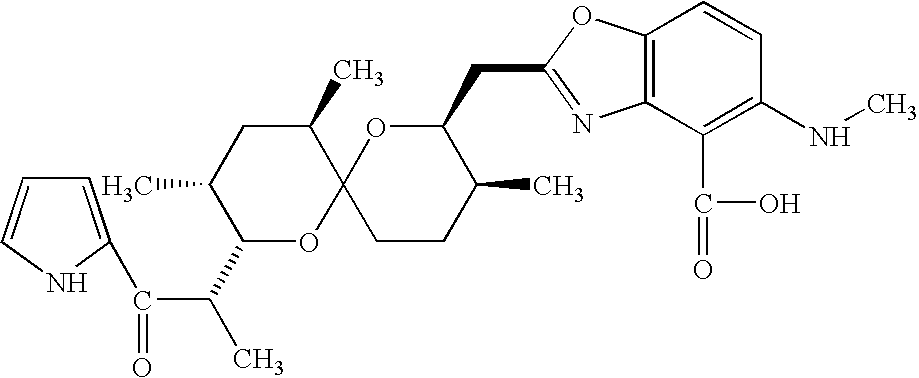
C1=C(C(C(C)C2OC3(C(C)CC2C)CCC(C)C(CC2=NC4=C(O2)C=CC(NC)=C4C(=O)O)O3)=O)NC=C1
